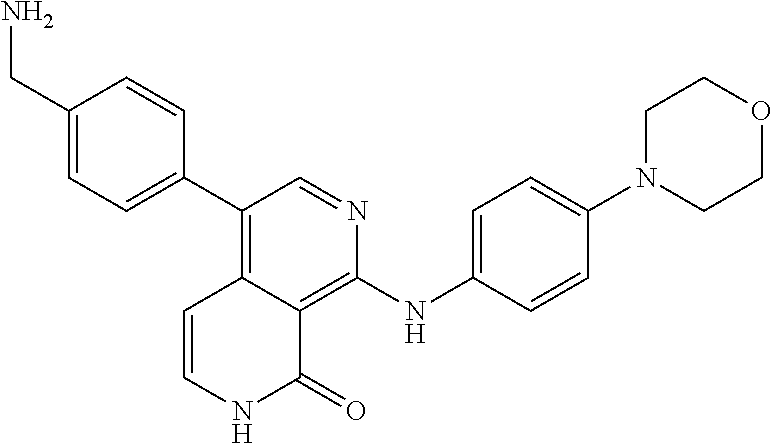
C1=NC(NC2=CC=C(N3CCOCC3)C=C2)=C2C(=C1C1=CC=C(CN)C=C1)C=CNC2=O
